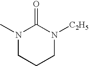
N1(C)CCCN([C2H5])C1=O
